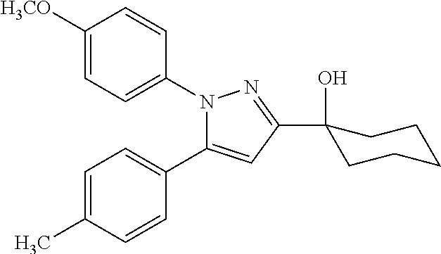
C1=C([H3CO])C=CC(N2C(C3=CC=C(C)C=C3)=CC(C3(O)CCCCC3)=N2)=C1
